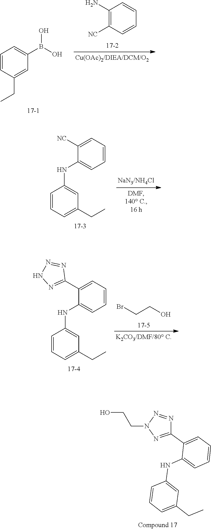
C1([NC])=CC=CC=C1NC1=CC(CC)=CC=C1.C1=CC(CC)=CC(B(O)O)=C1.C1(N)=C([NC])C=CC=C1.C1(C2=NNN=N2)=CC=CC=C1NC1=CC(CC)=CC=C1.C(CO)Br.OCCN1N=C(C2=CC=CC=C2NC2=CC(CC)=CC=C2)N=N1
